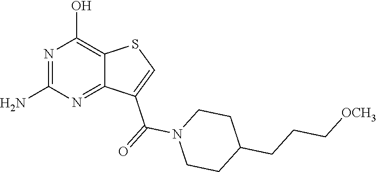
NC1=NC(O)=C2C(=N1)C(C(=O)N1CCC(CCC[OCH3])CC1)=CS2
